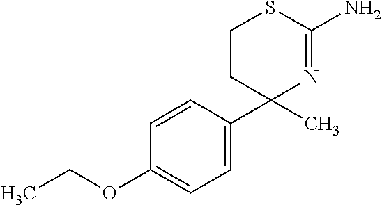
C1(C2(C)N=C(N)SCC2)=CC=C(OCC)C=C1
